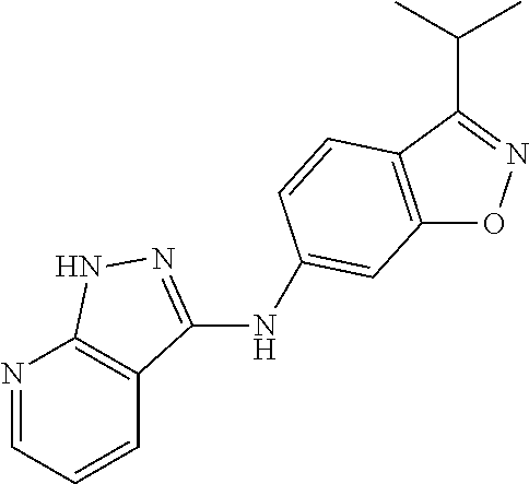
C12=C(C(C(C)C)=NO1)C=CC(NC1=NNC3=C1C=CC=N3)=C2
